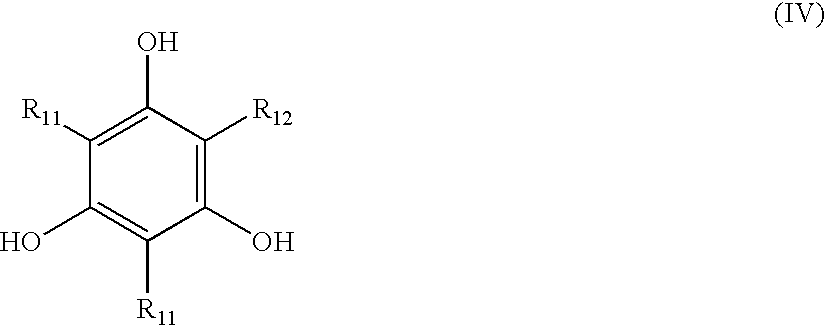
C1(O)=C([R12])C(O)=C([R11])C(O)=C1[R11]
